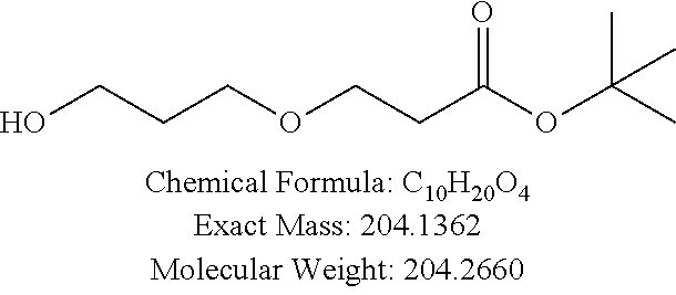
OCCCOCCC(OC(C)(C)C)=O
